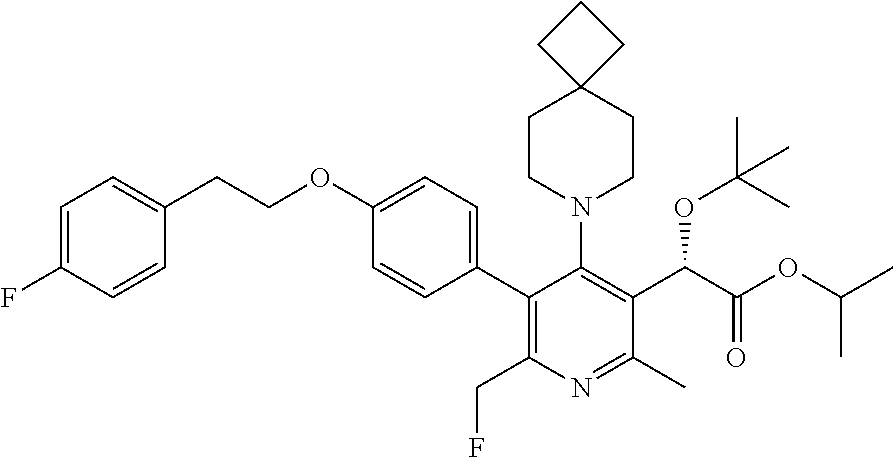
C1=C(F)C=CC(CCOC2=CC=C(C3=C(CF)N=C(C)C(C(C(OC(C)C)=O)OC(C)(C)C)=C3N3CCC4(CC3)CCC4)C=C2)=C1
